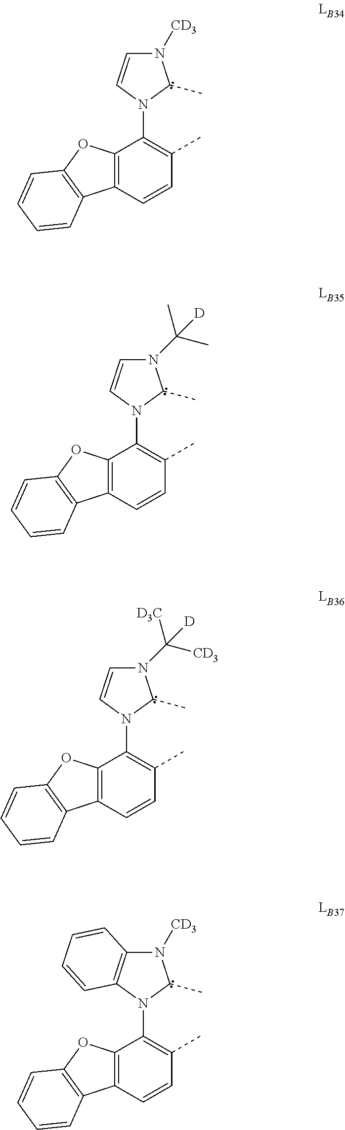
N1([CD3])C=CN(C2=C(C)C=CC3=C2OC2=C3C=CC=C2)C1C.N1(C(C)(C)[D])C=CN(C2=C(C)C=CC3=C2OC2=C3C=CC=C2)C1C.N1(C([CD3])([D3C])[D])C=CN(C2=C(C)C=CC3=C2OC2=C3C=CC=C2)C1C.N1([CD3])C2=C(N(C3=C(C)C=CC4=C3OC3=C4C=CC=C3)C1C)C=CC=C2
